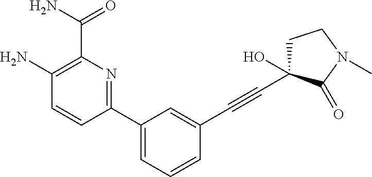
C1(N)=C(C(N)=O)N=C(C2=CC=CC(C#CC3(O)CCN(C)C3=O)=C2)C=C1
